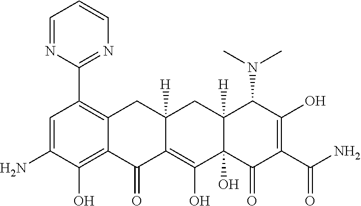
C1=C(N)C(O)=C2C(=C1C1=NC=CC=N1)CC1([H])C(=C(O)C3(O)C([H])(C1)C(N(C)C)C(O)=C(C(N)=O)C3=O)C2=O
